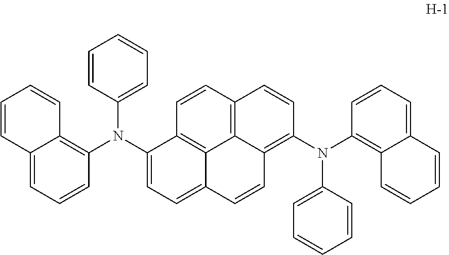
C1=CC2=CC=CC(N(C3=CC=CC=C3)C3=CC=C4C5=C3C=CC3=C5C(=C(N(C5=CC=CC=C5)C5=C6C=CC=CC6=CC=C5)C=C3)C=C4)=C2C=C1
